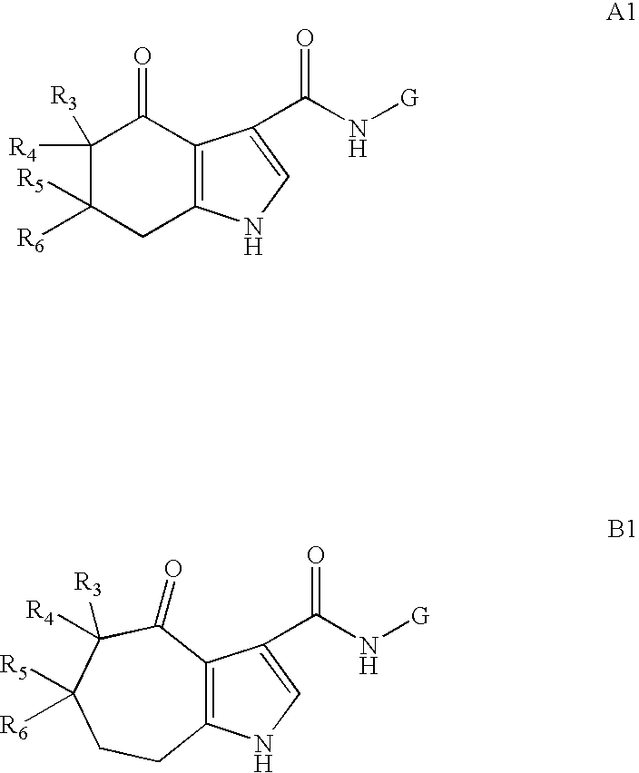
C12=C(NC=C1C(N[G])=O)CC([R5])([R6])C([R4])([R3])C2=O.C12=C(NC=C1C(N[G])=O)CCC([R5])([R6])C([R4])([R3])C2=O
